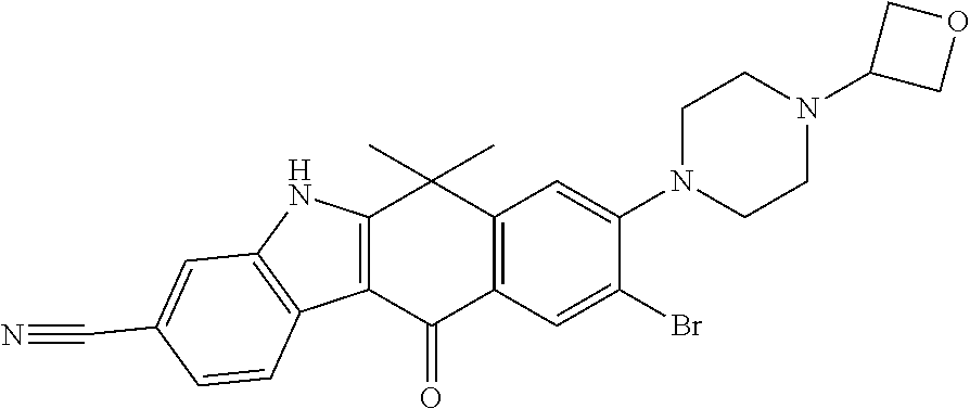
C12=C(C(=O)C3=C(C1(C)C)C=C(N1CCN(C4COC4)CC1)C(Br)=C3)C1=C(N2)C=C(C#N)C=C1
